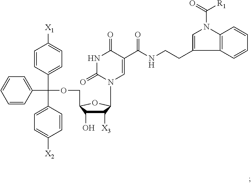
C12=C(C=CC=C1)C(CCNC(=O)C1=CN(C3C([X3])C(O)C(COC(C4=CC=C([X1])C=C4)(C4=CC=C([X2])C=C4)C4=CC=CC=C4)O3)C(=O)NC1=O)=CN2C(=O)[R1]
